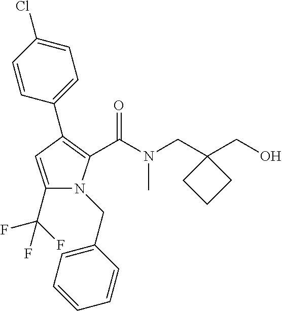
C1(C2=C(C(=O)N(CC3(CO)CCC3)C)N(CC3=CC=CC=C3)C(C(F)(F)F)=C2)=CC=C(Cl)C=C1
